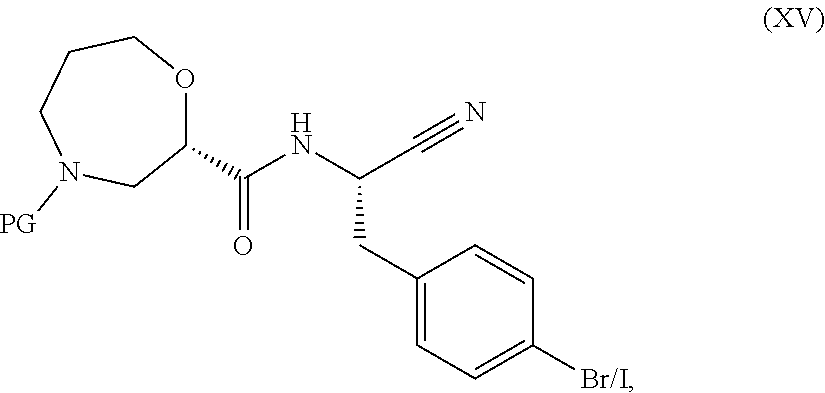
C1(C(NC(C#N)CC2=CC=C([Br/I])C=C2)=O)OCCCN([PG])C1
